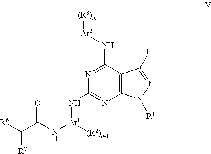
C12=C(C(N[Ar2][(R3)m])=NC(N[Ar1](NC(C([R6])[R7])=O)[(R2)n-1])=N1)C([H])=NN2[R1]
